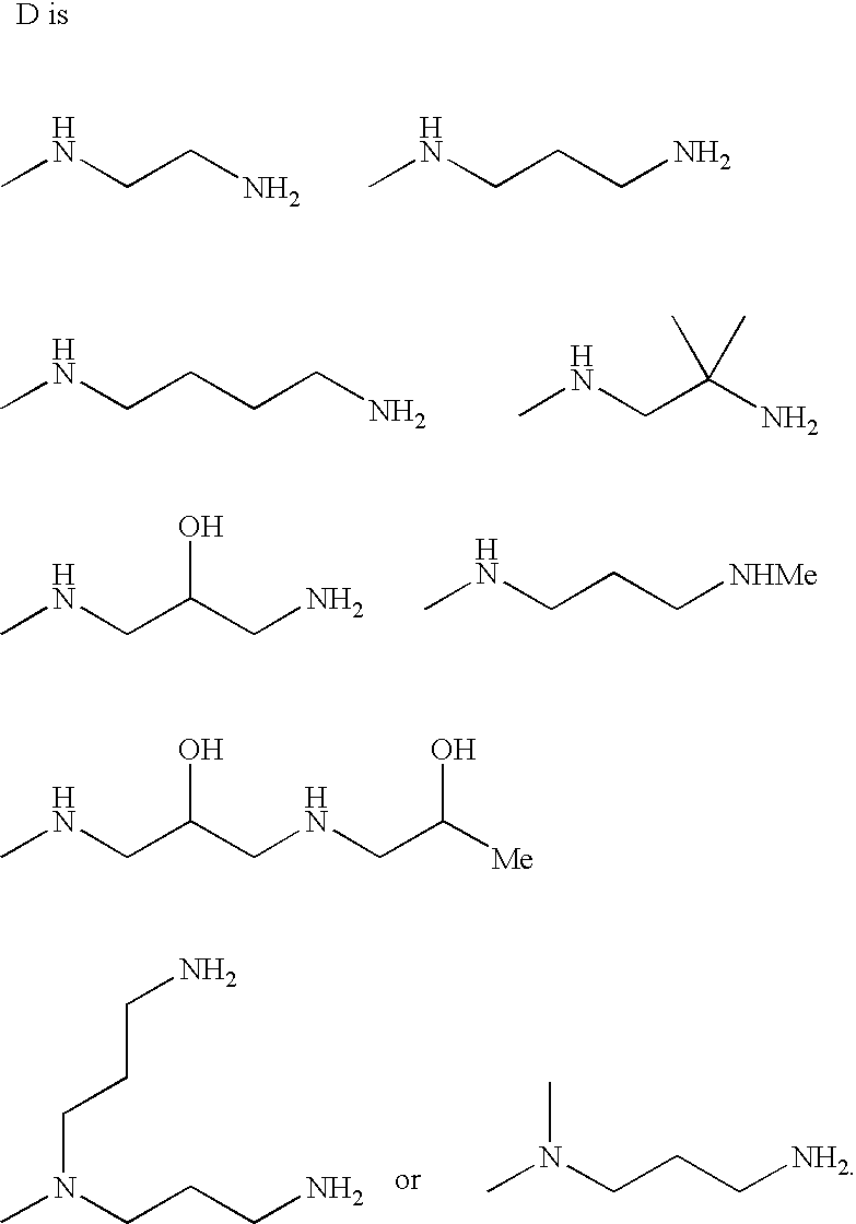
CNCCN.CNCCCN.CNCCCCN.CNCC(N)(C)C.CNCC(CN)O.CNCCC[NHMe].CN(CCCN)CCCN.CN(CCC[NH2])C.CNCC(CNCC([Me])O)O
